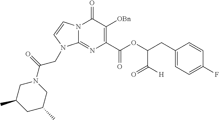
N12C(=NC(C(OC(C([H])=O)CC3=CC=C(F)C=C3)=O)=C([OBn])C1=O)N(CC(N1CC(C)CC(C)C1)=O)C=C2
